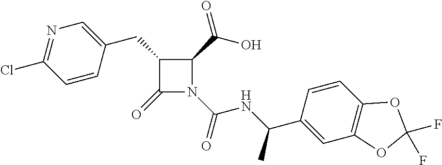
C1(CC2=CN=C(Cl)C=C2)C(=O)N(C(=O)NC(C2=CC3=C(C=C2)OC(F)(F)O3)C)C1C(=O)O
